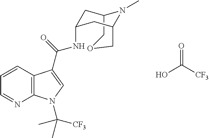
C12COCC(CC(NC(C3=CN(C(C)([CF3])C)C4=C3C=CC=N4)=O)C1)N2C.OC([CF3])=O
